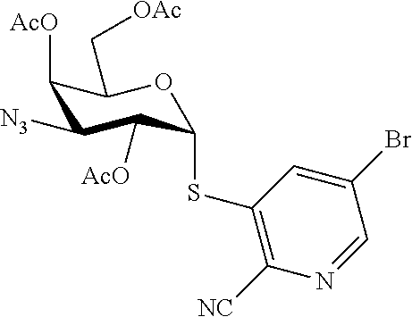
C1([AcO])C([N3])C([AcO])C(SC2=C([NC])N=CC(Br)=C2)OC1C[OAc]
